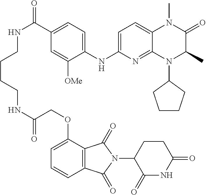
N(C(COC1=CC=CC2=C1C(=O)N(C1CCC(=O)NC1=O)C2=O)=O)CCCCNC(=O)C1=CC=C(NC2=CC=C3C(=N2)N(C2CCCC2)C(C)C(=O)N3C)C([OMe])=C1
